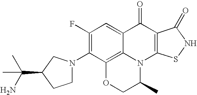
C1(F)=C(N2CCC(C(N)(C)C)C2)C2=C3C(=C1)C(=O)C1=C(N3C(C)CO2)SNC1=O
